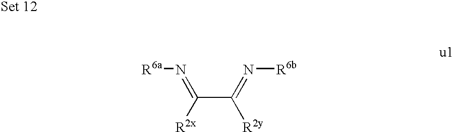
C(C(=N[R6b])[R2y])([R2x])=N[R6a]
